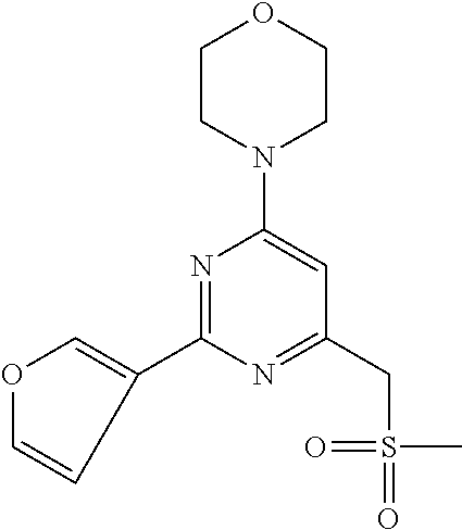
N1=C(C2=COC=C2)N=C(CS(=O)(=O)C)C=C1N1CCOCC1
